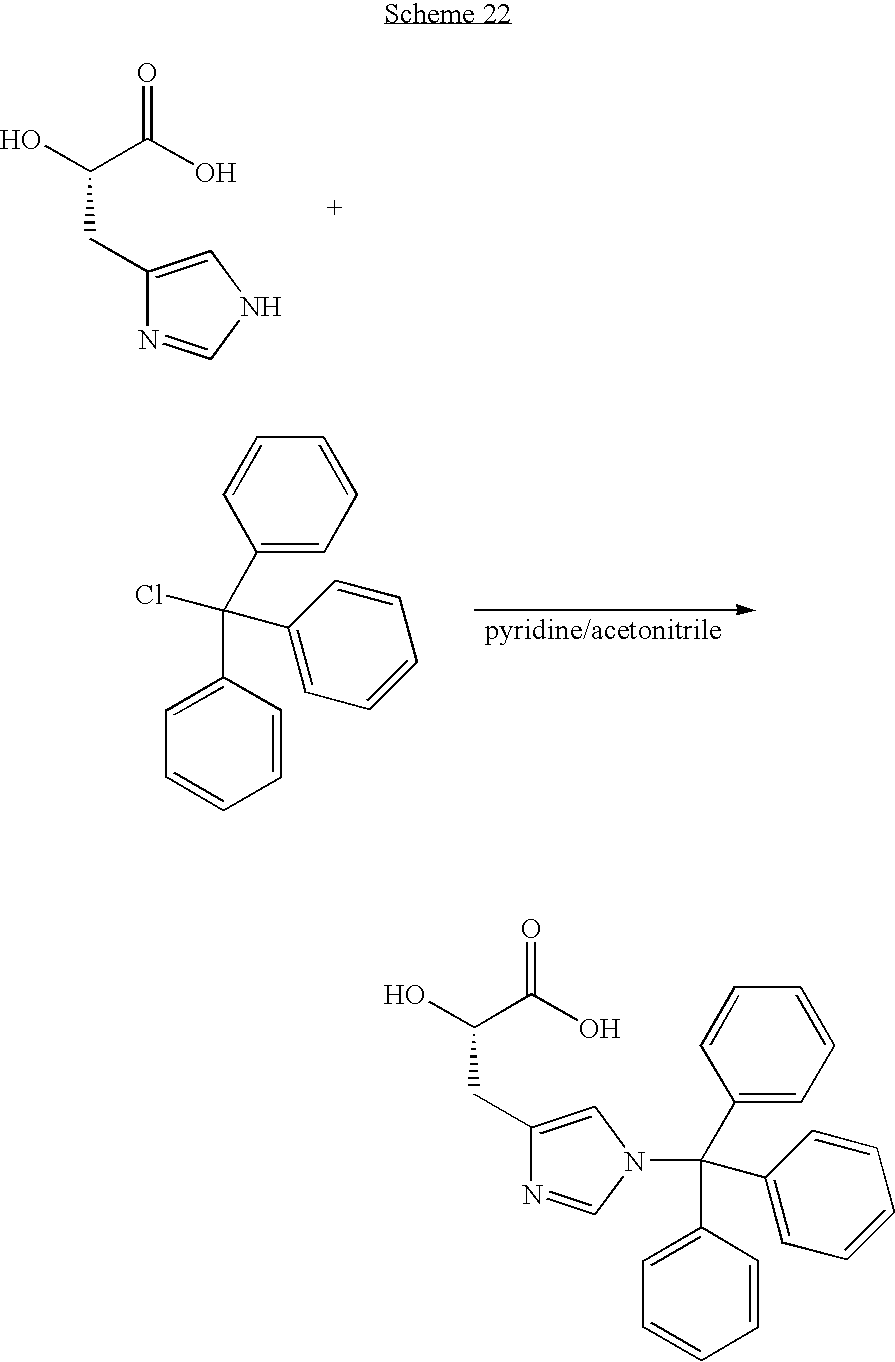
OC(C(O)=O)CC1=CNC=N1.C1(C(C2=CC=CC=C2)(Cl)C2=CC=CC=C2)=CC=CC=C1.C1(C(C2=CC=CC=C2)(C2=CC=CC=C2)N2C=NC(CC(O)C(O)=O)=C2)=CC=CC=C1
